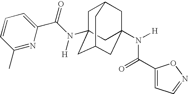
C1C2(N(C(C3=CC=CC(C)=N3)=O)[H])CC3CC(N([H])C(C4=CC=NO4)=O)(CC1C3)C2
